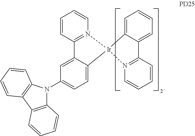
C1=CC=CC2=N1[Ir]1(C3=CC=C(N4C5=C(C6=C4C=CC=C6)C=CC=C5)C=C23)C2=CC=CC=C2C2=N1C=CC=C2
